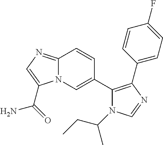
C12=NC=C(C(=O)N)N1C=C(C1=C(C3=CC=C(F)C=C3)N=CN1C(C)CC)C=C2
